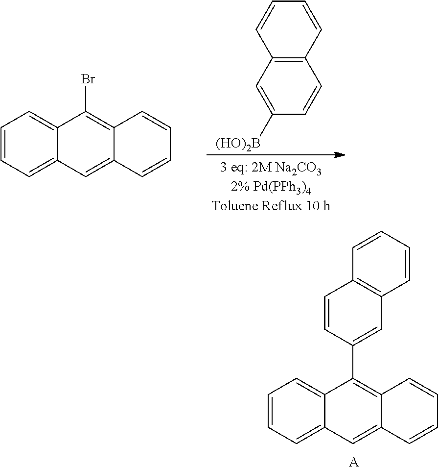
C1=CC=C2C(=C1)C(C1=CC3=C(C=C1)C=CC=C3)=C1C(=C2)C=CC=C1.[A].C1=CC=CC2=C1C=CC([(HO)2B])=C2.C1=CC=C2C(=C1)C(Br)=C1C(=C2)C=CC=C1
